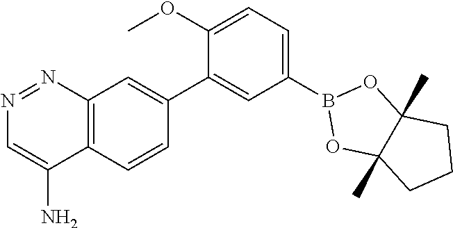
C12=C(C=CC(C3=CC(B4OC5(C)C(C)(O4)CCC5)=CC=C3OC)=C1)C(N)=CN=N2
